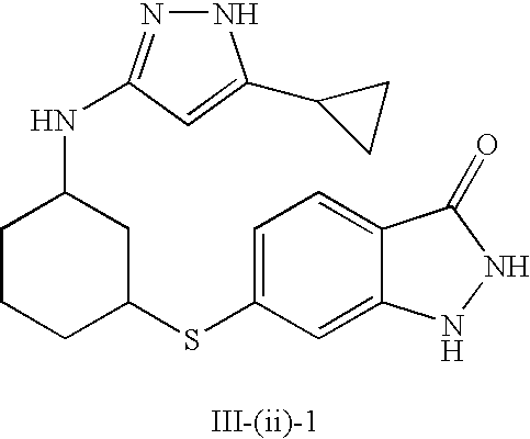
C1=C(SC2CC(NC3=NNC(C4CC4)=C3)CCC2)C=C2C(=C1)C(=O)NN2
